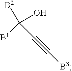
[B2]C([B1])(O)C#C[B3]
